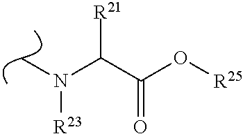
CN(C(C(O[R25])=O)[R21])[R23]
